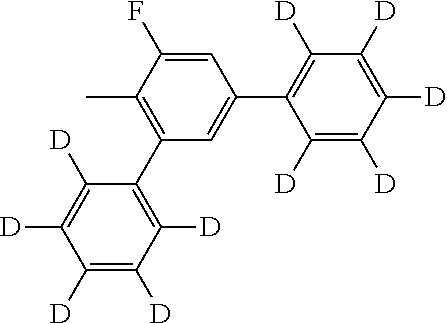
C1([D])=C([D])C([D])=C(C2=C(C)C(F)=CC(C3=C([D])C([D])=C([D])C([D])=C3[D])=C2)C([D])=C1[D]
